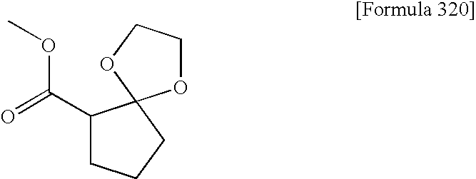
C(C1CCCC12OCCO2)(=O)OC
